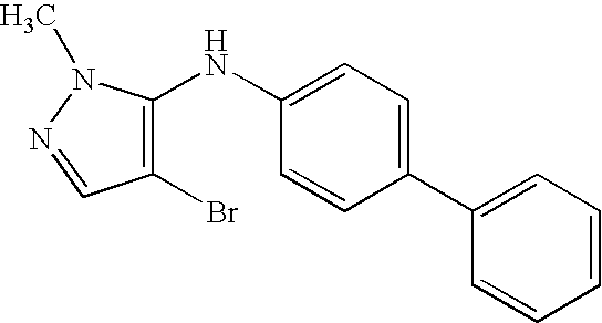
C1=CC=C(C2=CC=C(NC3=C(Br)C=NN3C)C=C2)C=C1
